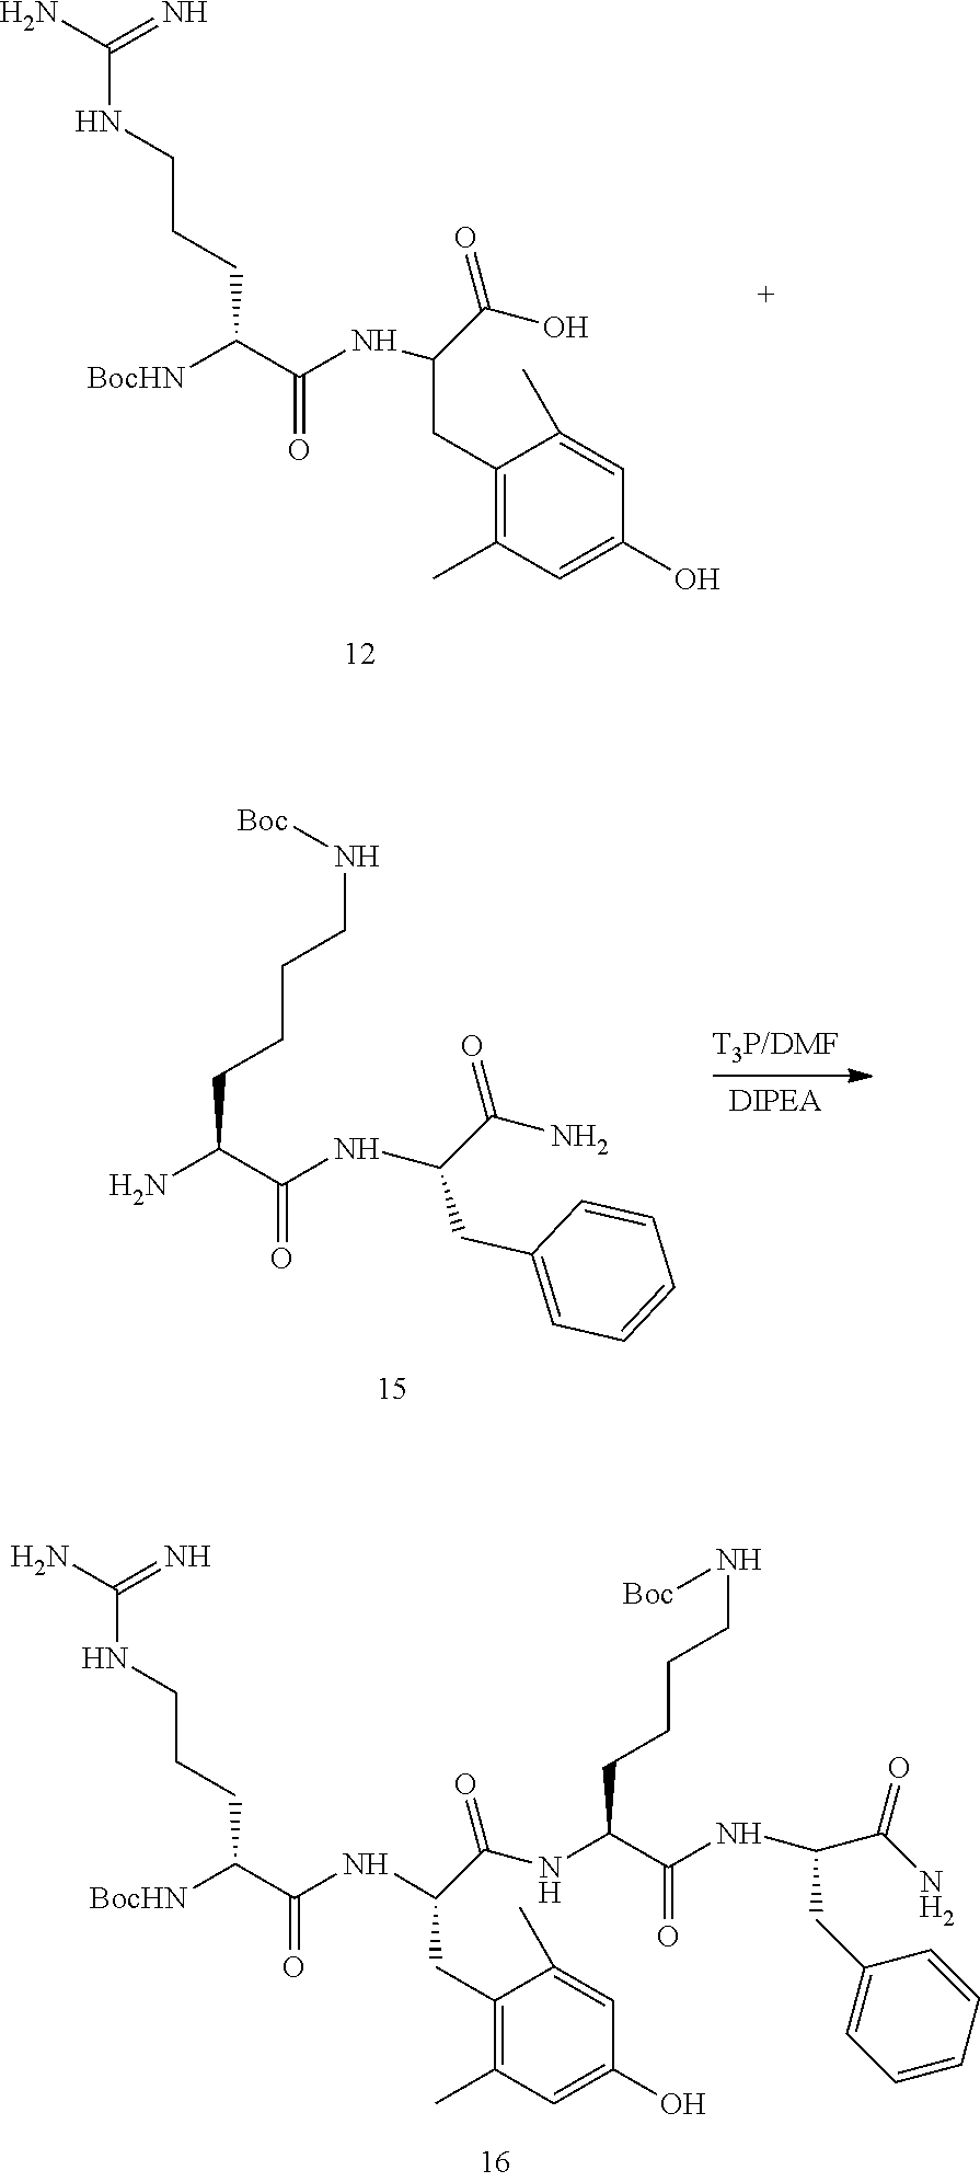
C(CCCN[Boc])C(N)C(=O)NC(C(N)=O)CC1=CC=CC=C1.NC(=N)NCCCC([BocHN])C(NC(CC1=C(C)C=C(O)C=C1C)C(NC(CCCCN[Boc])C(=O)NC(C(=O)N)CC1=CC=CC=C1)=O)=O.NC(=N)NCCCC([BocHN])C(NC(CC1=C(C)C=C(O)C=C1C)C(O)=O)=O
